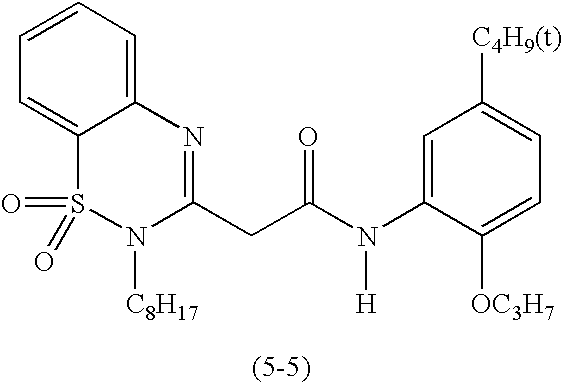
C1=CC=C2C(=C1)S(=O)(=O)N([C8H17])C(CC(N(C1=CC([C4H9(t)])=CC=C1[OC3H7])[H])=O)=N2
